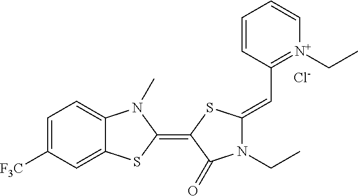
C1=C([F3C])C=C2C(=C1)N(C)C(=C1SC(=CC3=[N+](CC)C=CC=C3)N(CC)C1=O)S2.[Cl-]
